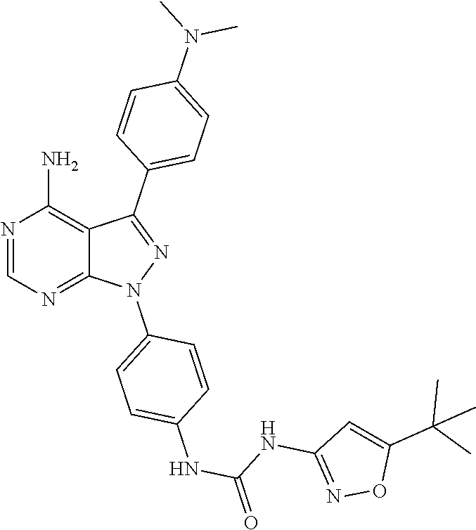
N1=CN=C2C(=C1N)C(C1=CC=C(N(C)C)C=C1)=NN2C1=CC=C(NC(=O)NC2=NOC(C(C)(C)C)=C2)C=C1
